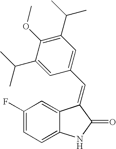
C1(F)=CC=C2C(=C1)C(=CC1=CC(C(C)C)=C(OC)C(C(C)C)=C1)C(=O)N2
